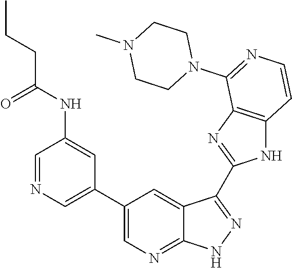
C1=NC=C(C2=CN=C3C(=C2)C(C2=NC4=C(N2)C=CN=C4N2CCN(C)CC2)=NN3)C=C1NC(CCC)=O
